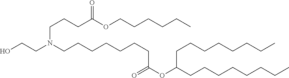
C(CCC)CCOC(CCCN(CCCCCCCC(OC(CCCCCCCC)CCCCCCCC)=O)CCO)=O
